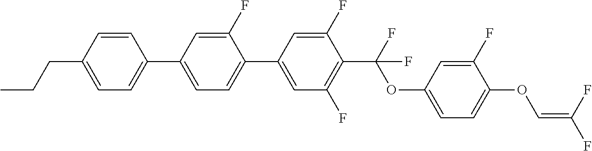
C1=CC(CCC)=CC=C1C1=CC=C(C2=CC(F)=C(C(F)(OC3=CC=C(OC=C(F)F)C(F)=C3)F)C(F)=C2)C(F)=C1
